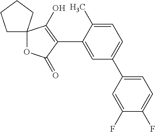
C1=C(C)C(C2=C(O)C3(OC2=O)CCCC3)=CC(C2=CC=C(F)C(F)=C2)=C1
